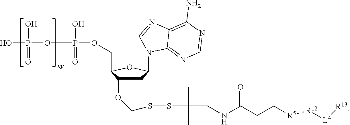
C1C(OCSSC(CNC(CC[R5][R12][L4][R13])=O)(C)C)C(COP(O)(=O)OP(O)(O)=O)OC1N1C=NC2=C(N)N=CN=C21
